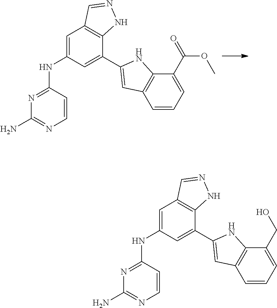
C1=C(NC2=NC(N)=NC=C2)C=C(C2=CC3=C(C(C(=O)OC)=CC=C3)N2)C2=C1C=NN2.C1=C(NC2=NC(N)=NC=C2)C=C(C2=CC3=C(C(CO)=CC=C3)N2)C2=C1C=NN2
